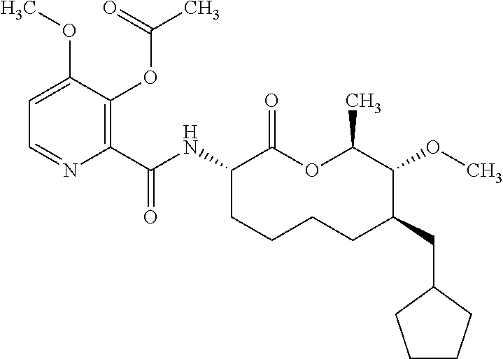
C1(C(NC2C(=O)OC(C)C(OC)C(CC3CCCC3)CCCC2)=O)=C(OC(C)=O)C(OC)=CC=N1
